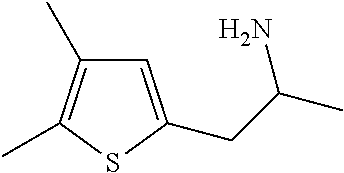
C1=C(CC(N)C)SC(C)=C1C
